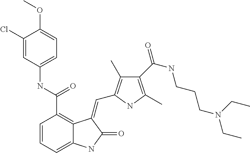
C1=CC=C2C(=C1C(NC1=CC=C(OC)C(Cl)=C1)=O)C(=CC1=C(C)C(C(NCCCN(CC)CC)=O)=C(C)N1)C(=O)N2
